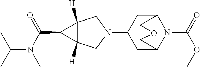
N1(C2CC3N(C(=O)OC)C(C2)COC3)CC2([H])C([H])(C1)C2C(N(C(C)C)C)=O
